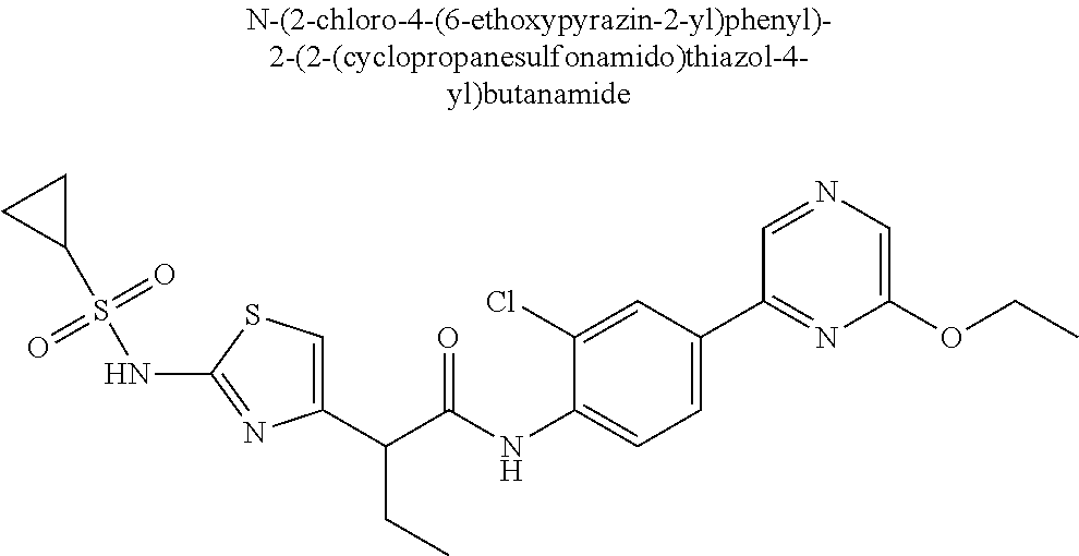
C1(C(C(NC2=CC=C(C3=NC(OCC)=CN=C3)C=C2Cl)=O)CC)=CSC(NS(C2CC2)(=O)=O)=N1
